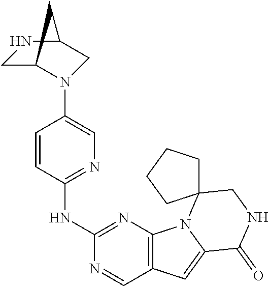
N1=CC2=C(N=C1NC1=NC=C(N3C4CNC(C3)C4)C=C1)N1C(=C2)C(=O)NCC12CCCC2
